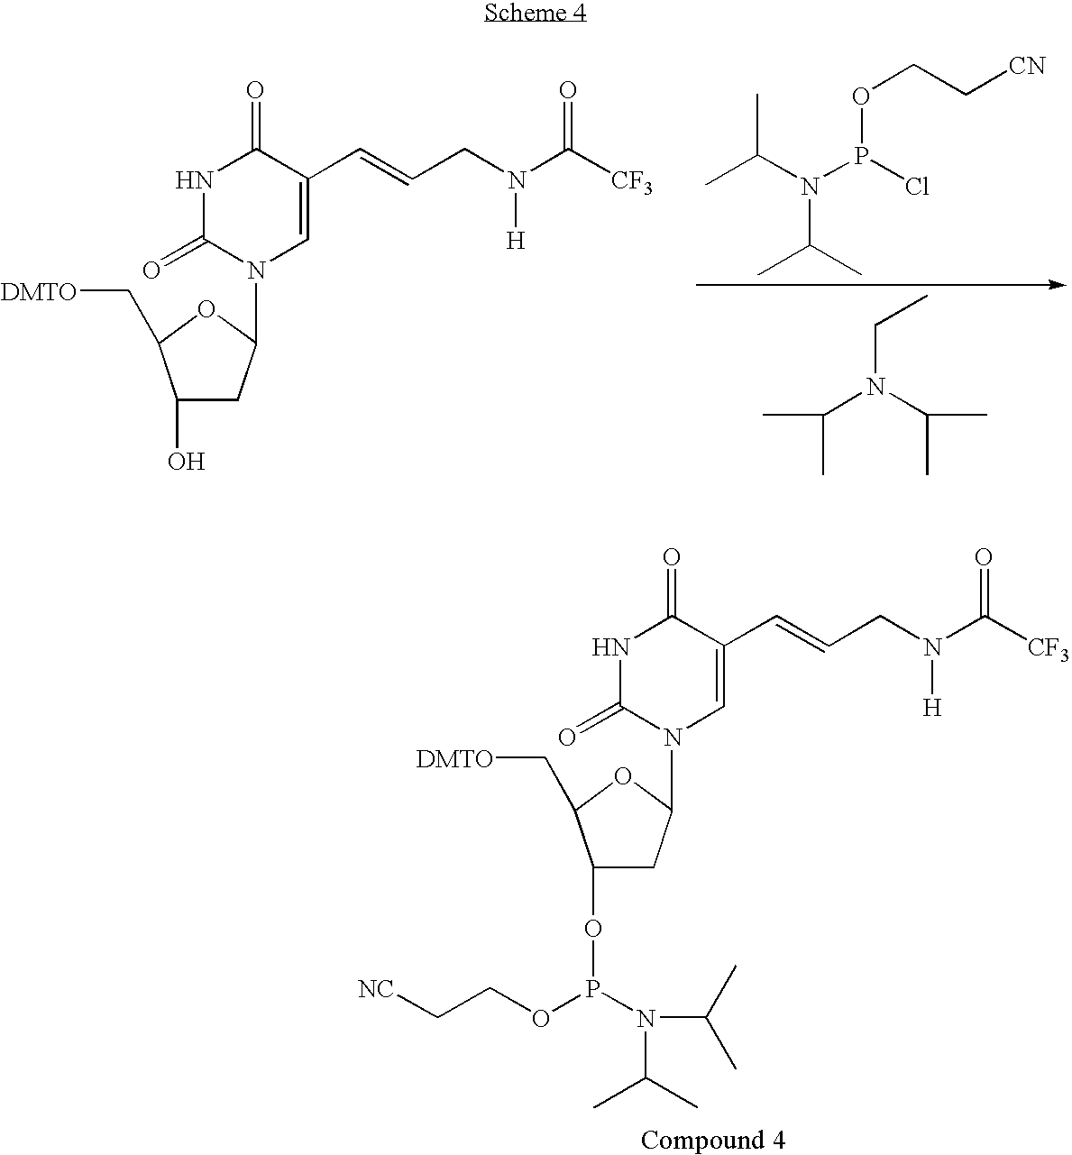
C1(O)CC(N2C=C(C=CCN(C(=O)[CF3])[H])C(=O)NC2=O)OC1C[DMTO].CC(N(P(Cl)OCC[CN])C(C)C)C.C(N(C(C)C)C(C)C)C.C1(OP(OCC[NC])N(C(C)C)C(C)C)CC(N2C=C(C=CCN(C(=O)[CF3])[H])C(=O)NC2=O)OC1C[DMTO]
